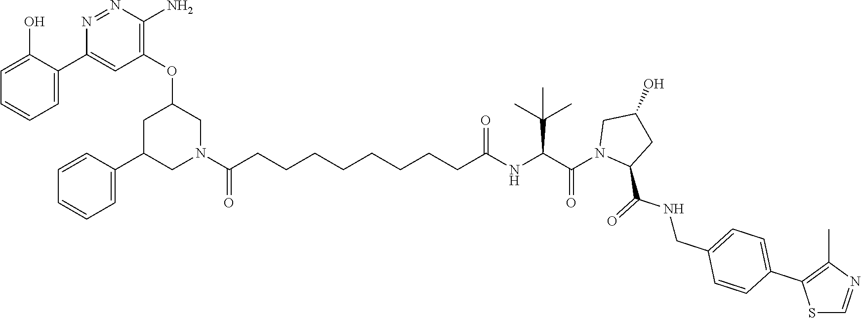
C1=CC(C2CN(C(CCCCCCCCC(NC(C(N3CC(O)CC3C(NCC3=CC=C(C4=C(C)N=CS4)C=C3)=O)=O)C(C)(C)C)=O)=O)CC(OC3=C(N)N=NC(C4=CC=CC=C4O)=C3)C2)=CC=C1
